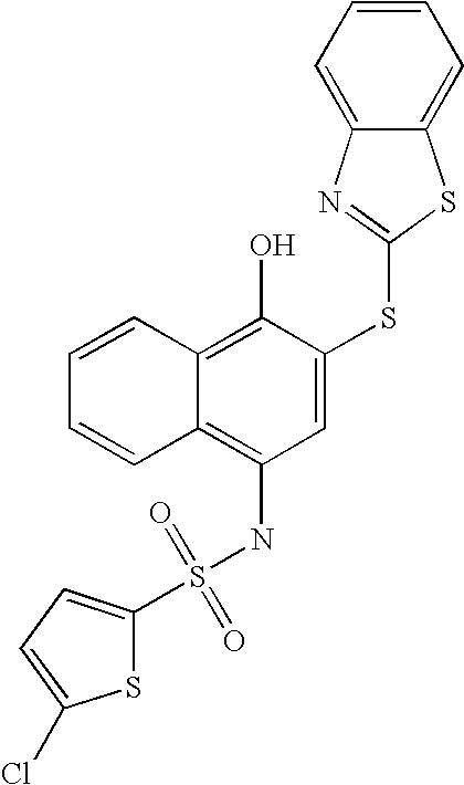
C1=CC=CC2=C(O)C(SC3=NC4=CC=CC=C4S3)=CC(NS(=O)(=O)C3=CC=C(Cl)S3)=C12
